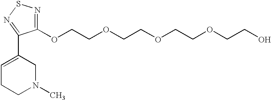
C1=C(C2=NSN=C2OCCOCCOCCOCCO)CN(C)CC1
